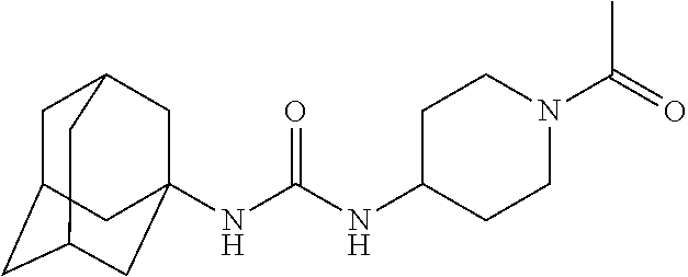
C1C2CC3CC(NC(=O)NC4CCN(C(C)=O)CC4)(CC1C3)C2
